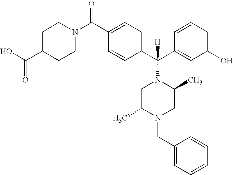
C1C(C(O)=O)CCN(C(C2=CC=C(C(C3=CC(O)=CC=C3)([H])N3CC(C)N(CC4=CC=CC=C4)CC3C)C=C2)=O)C1
